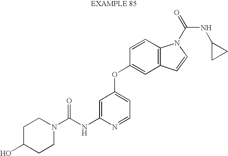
C1C(O)CCN(C(NC2=CC(OC3=CC4=C(C=C3)N(C(NC3CC3)=O)C=C4)=CC=N2)=O)C1
